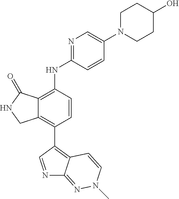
C12=C(NC3=NC=C(N4CCC(O)CC4)C=C3)C=CC(C3=C4C(=NN(C)C=C4)N=C3)=C1CNC2=O
